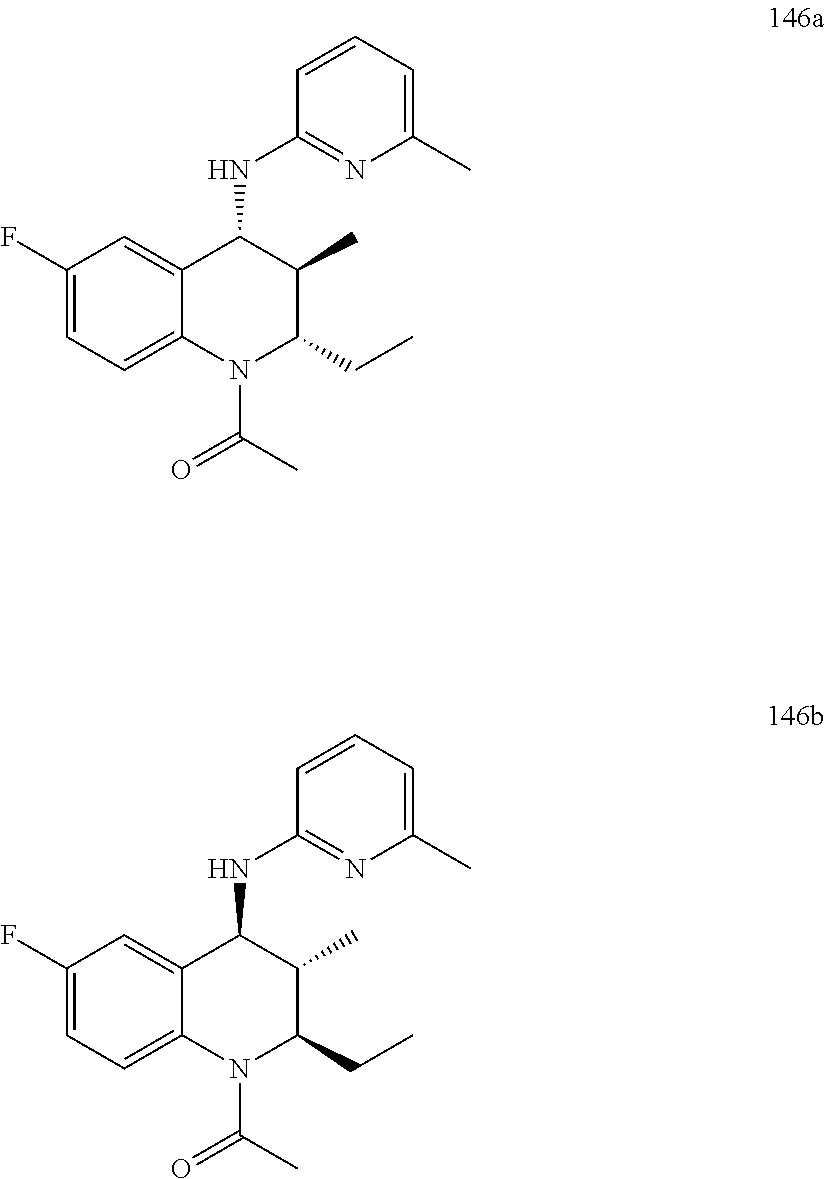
C1(F)=CC=C2C(=C1)C(NC1=NC(C)=CC=C1)C(C)C(CC)N2C(C)=O.C1(F)=CC=C2C(=C1)C(NC1=NC(C)=CC=C1)C(C)C(CC)N2C(C)=O
